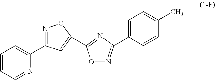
C1=CC=NC(C2=NOC(C3=NC(C4=CC=C(C)C=C4)=NO3)=C2)=C1
